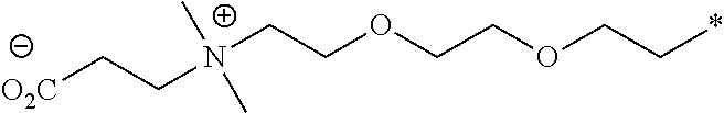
[O2C]CC[N+](CCOCCOCC*)(C)C
